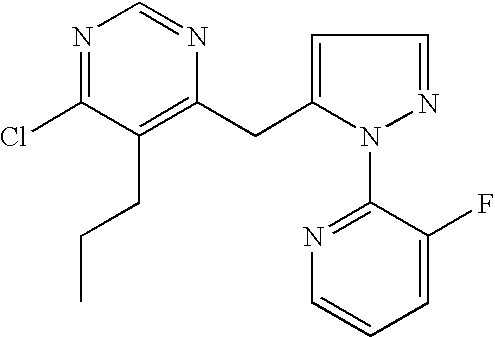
C1=C(CC2=C(CCC)C(Cl)=NC=N2)N(C2=NC=CC=C2F)N=C1
